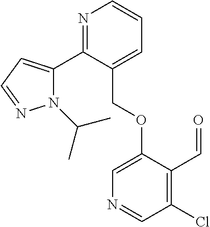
N1(C(C)C)C(C2=NC=CC=C2COC2=CN=CC(Cl)=C2C=O)=CC=N1
